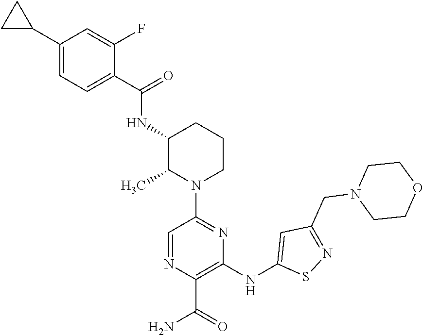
C1(NC2=CC(CN3CCOCC3)=NS2)=C(C(=O)N)N=CC(N2CCCC(NC(C3=CC=C(C4CC4)C=C3F)=O)C2C)=N1
